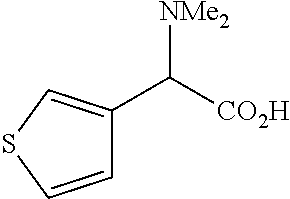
C1(C([CO2H])[NMe2])=CSC=C1
